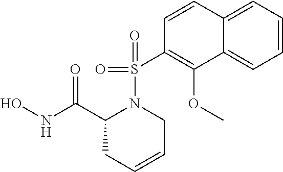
ONC(C1CC=CCN1S(=O)(=O)C1=C(OC)C2=CC=CC=C2C=C1)=O
